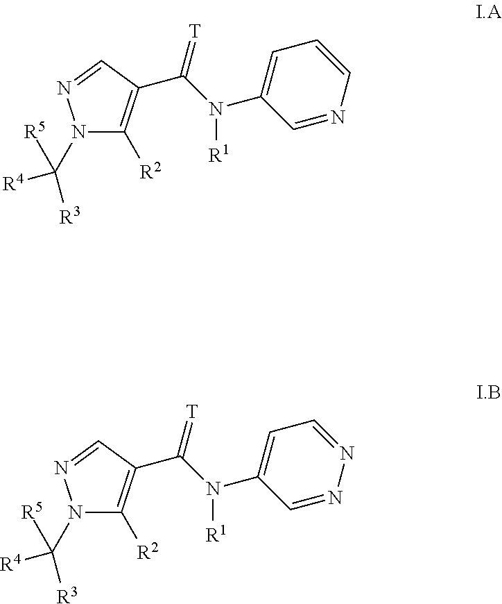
N1(C([R5])([R3])[R4])C([R2])=C(C(N(C2=CC=CN=C2)[R1])=[T])C=N1.N1(C([R5])([R3])[R4])C([R2])=C(C(N(C2=CC=NN=C2)[R1])=[T])C=N1
